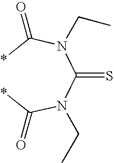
*C(N(C(N(C(*)=O)CC)=S)CC)=O
